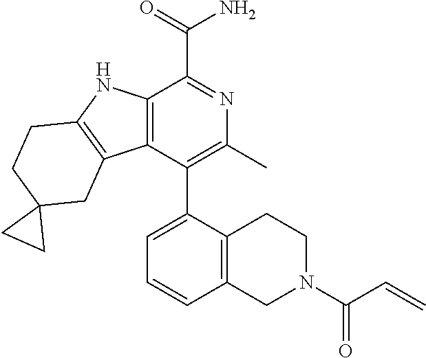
C12=C(C(C3=CC=CC4=C3CCN(C(C=C)=O)C4)=C(C)N=C1C(N)=O)C1=C(N2)CCC2(C1)CC2
